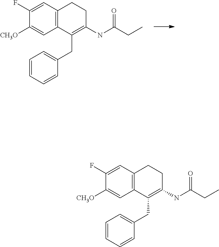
C1(F)=CC2=C(C=C1[CH3O])C(CC1=CC=CC=C1)=C(NC(=O)CC)CC2.C1(F)=CC2=C(C=C1[CH3O])C(CC1=CC=CC=C1)=C(NC(=O)CC)CC2
